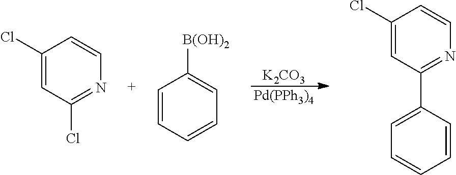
[Pd(PPh3)4].[K2CO3].C1(Cl)=CC(Cl)=NC=C1.C1=CC=CC=C1[B(OH)2].C1(Cl)=CC(C2=CC=CC=C2)=NC=C1
